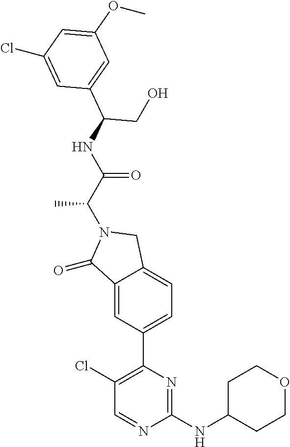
C1(=O)C2=CC(C3=C(Cl)C=NC(NC4CCOCC4)=N3)=CC=C2CN1C(C(=O)NC(C1=CC(OC)=CC(Cl)=C1)CO)C
